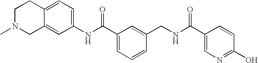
C1N(C)CC2=CC(NC(C3=CC=CC(CNC(C4=CN=C(O)C=C4)=O)=C3)=O)=CC=C2C1
